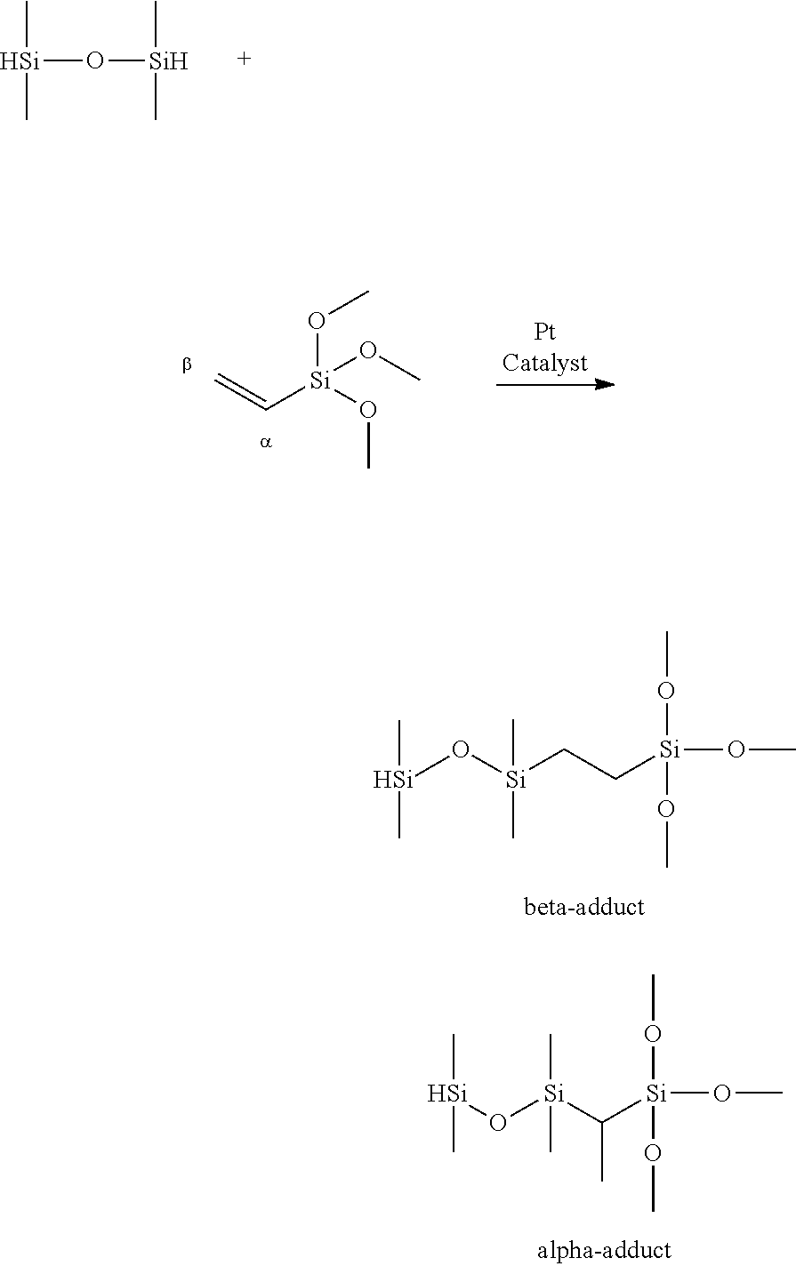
[Si](O[Si](C)C)(C)C.C=C[Si](OC)(OC)OC.[Si](O[Si](CC[Si](OC)(OC)OC)(C)C)(C)C.[Si](O[Si](C([Si](OC)(OC)OC)C)(C)C)(C)C
